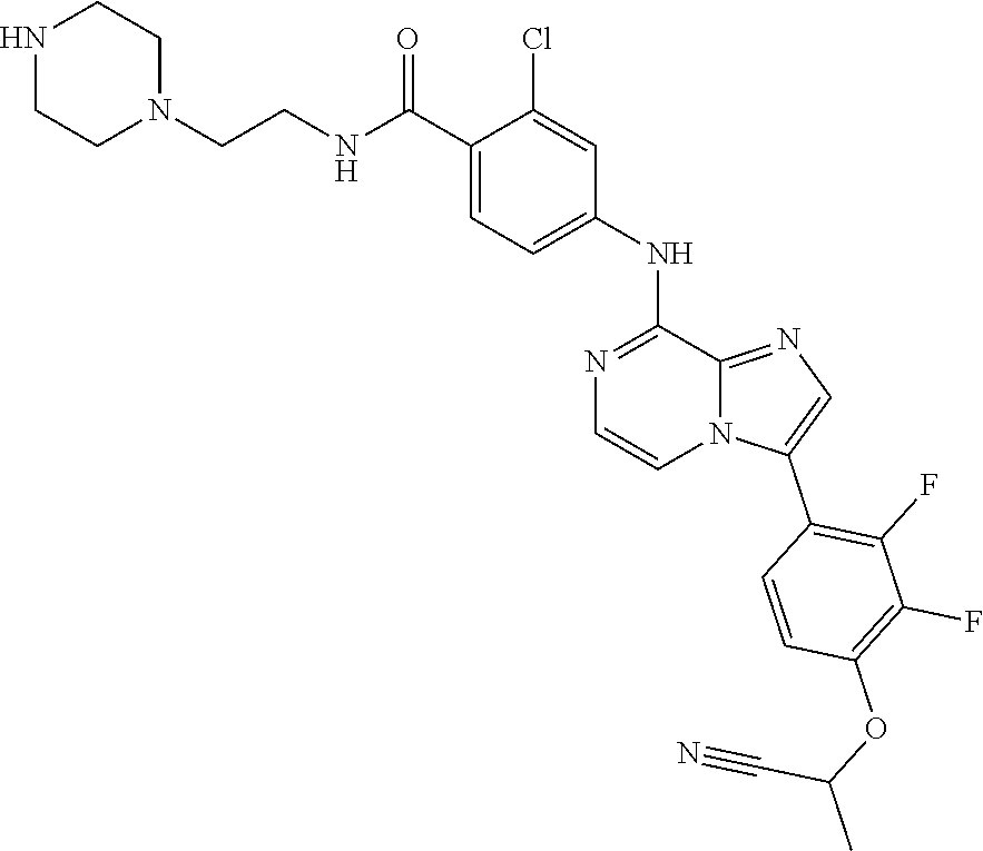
N(C(C1=CC=C(NC2=NC=CN3C2=NC=C3C2=C(F)C(F)=C(OC(C#N)C)C=C2)C=C1Cl)=O)CCN1CCNCC1
